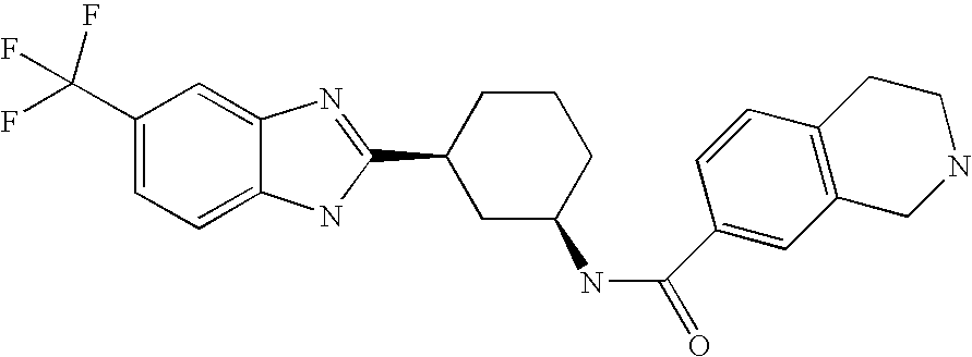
C1(C(F)(F)F)=CC=C2C(=C1)N=C(C1CC(NC(=O)C3=CC4=C(C=C3)CCNC4)CCC1)N2
